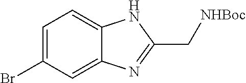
C1=C(Br)C=C2C(=C1)NC(C[NHBoc])=N2
